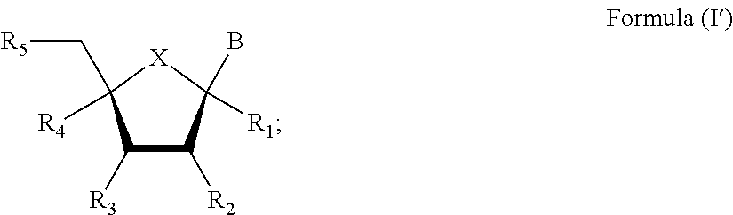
C1([R3])C([R2])C(B)([R1])[X]C1(C[R5])[R4]
